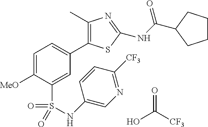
C1(C)=C(C2=CC=C([MeO])C(S(=O)(=O)NC3=CN=C([CF3])C=C3)=C2)SC(NC(=O)C2CCCC2)=N1.OC(=O)[CF3]
